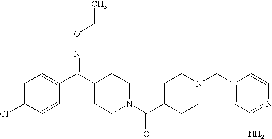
C1=C(Cl)C=CC(C(C2CCN(C(C3CCN(CC4=CC(N)=NC=C4)CC3)=O)CC2)=NOCC)=C1
